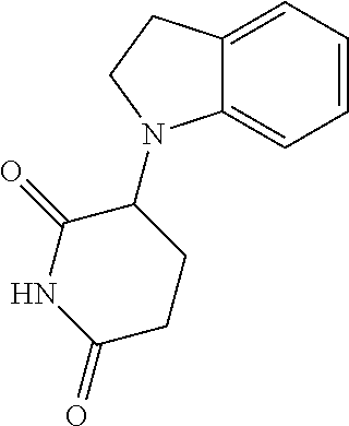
C1=CC=C2C(=C1)N(C1C(=O)NC(=O)CC1)CC2
